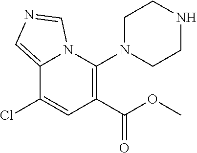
C12=CN=CN1C(N1CCNCC1)=C(C(OC)=O)C=C2Cl
